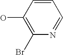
OC1=C(Br)N=CC=C1
